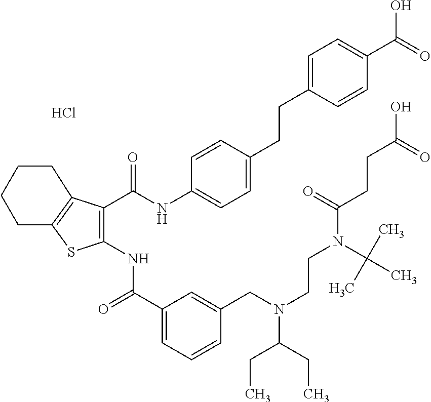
C1(C(=O)NC2=C(C(NC3=CC=C(CCC4=CC=C(C(O)=O)C=C4)C=C3)=O)C3=C(S2)CCCC3)=CC=CC(CN(CCN(C(=O)CCC(O)=O)C(C)(C)C)C(CC)CC)=C1.Cl
